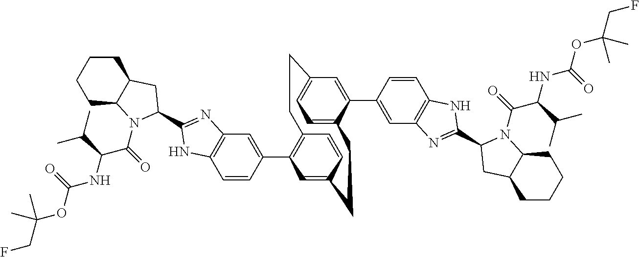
C1=CC(C2=C3C=CC(=C2)CCC2=CC=C(C=C2C2=CC4=C(C=C2)NC(C2N(C(C(NC(OC(CF)(C)C)=O)C(C)C)=O)C5CCCCC5C2)=N4)CC3)=CC2=C1NC(C1N(C(C(NC(OC(CF)(C)C)=O)C(C)C)=O)C3CCCCC3C1)=N2
